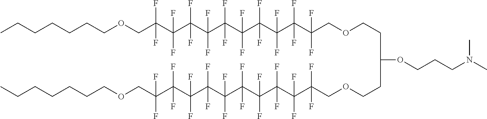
CCCCCCCOCC(C(C(C(C(C(C(C(C(C(COCCC(CCOCC(C(C(C(C(C(C(C(C(C(COCCCCCCC)(F)F)(F)F)(F)F)(F)F)(F)F)(F)F)(F)F)(F)F)(F)F)(F)F)OCCCN(C)C)(F)F)(F)F)(F)F)(F)F)(F)F)(F)F)(F)F)(F)F)(F)F)(F)F
